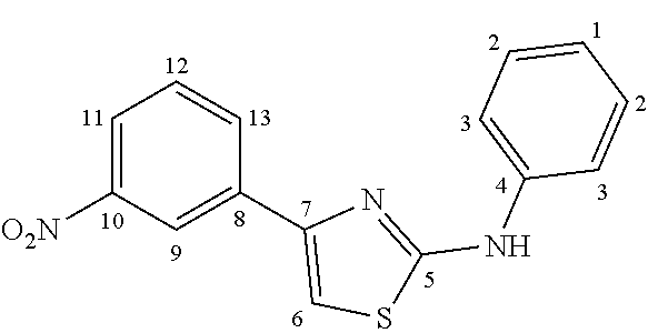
C1=C([O2N])C=C(C2=CSC(NC3=CC=CC=C3)=N2)C=C1
